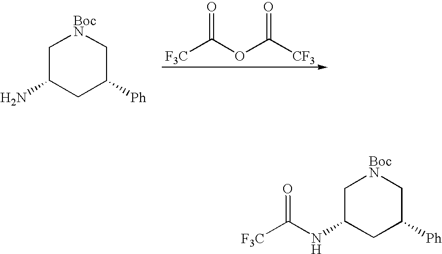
C1C(NC([F3C])=O)CC([Ph])C[BocN]1.C1C(N)CC([Ph])C[BocN]1.[F3C]C(OC([CF3])=O)=O
